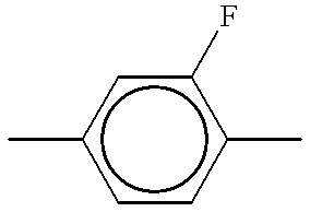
c1cc(C)c(F)cc1C
